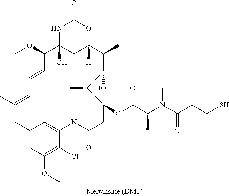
N1C2(O)CC([H])(OC1=O)C(C)C1OC1(C)C(OC(=O)C(C)N(C)C(=O)CCS)CC(=O)N(C)C1=CC(=CC(OC)=C1Cl)CC(C)=CC=CC2OC
